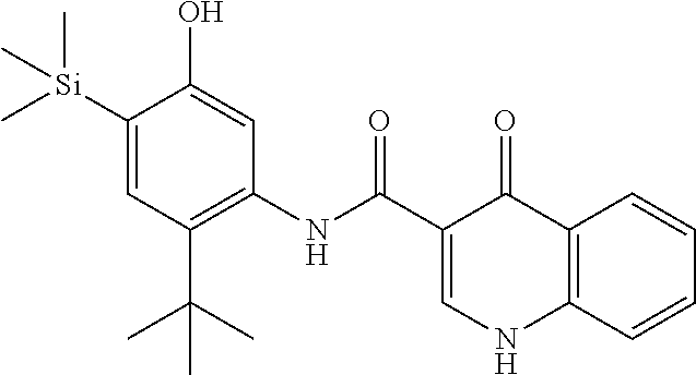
C[Si](C1=CC(C(C)(C)C)=C(NC(=O)C2=CNC3=C(C2=O)C=CC=C3)C=C1O)(C)C
